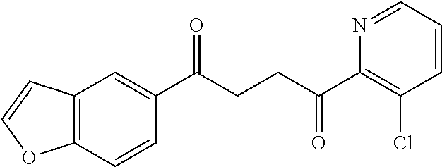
C1(C(CCC(C2=C(Cl)C=CC=N2)=O)=O)=CC2=C(C=C1)OC=C2
